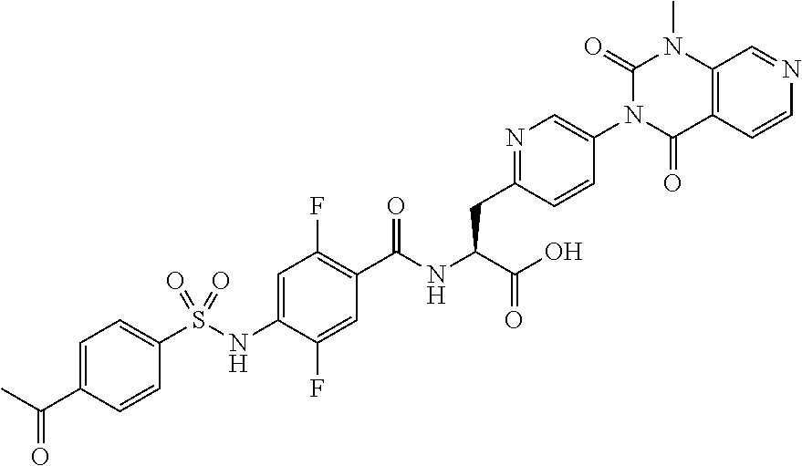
C1(S(NC2=CC(F)=C(C(NC(C(=O)O)CC3=NC=C(N4C(=O)C5=C(N(C)C4=O)C=NC=C5)C=C3)=O)C=C2F)(=O)=O)=CC=C(C(C)=O)C=C1
